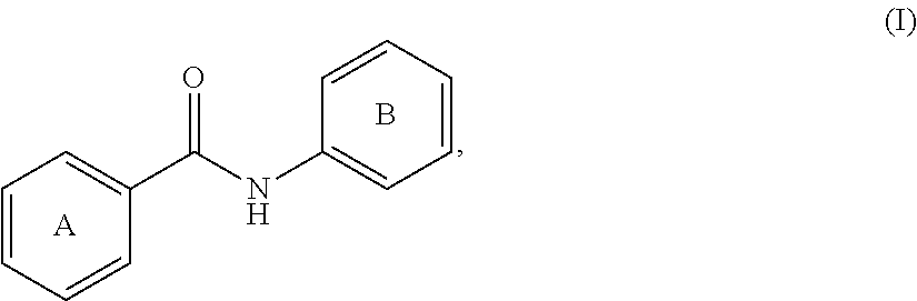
[A].C1=CC=CC(C(NC2=CC=CC=C2)=O)=C1.B
